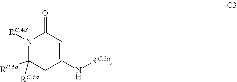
N1([RC.4a])C([RC.5a])([RC.6a])CC(N[RC.2a])=CC1=O
